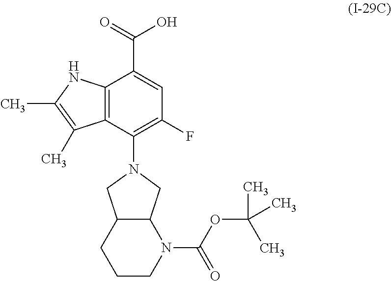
C12=C(C(N3CC4C(C3)N(C(OC(C)(C)C)=O)CCC4)=C(F)C=C1C(=O)O)C(C)=C(C)N2
